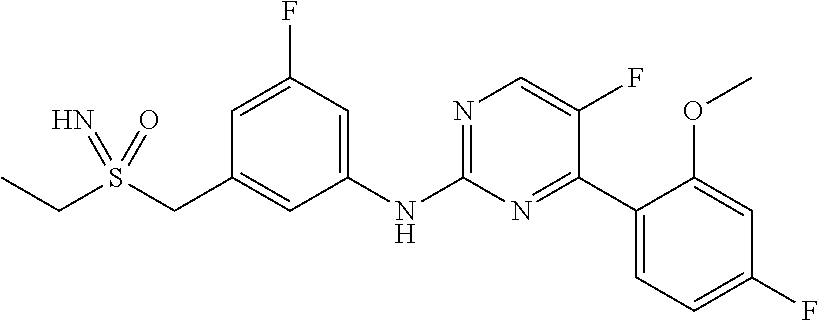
C1(NC2=NC=C(F)C(C3=CC=C(F)C=C3OC)=N2)=CC(F)=CC(CS(CC)(=N)=O)=C1
